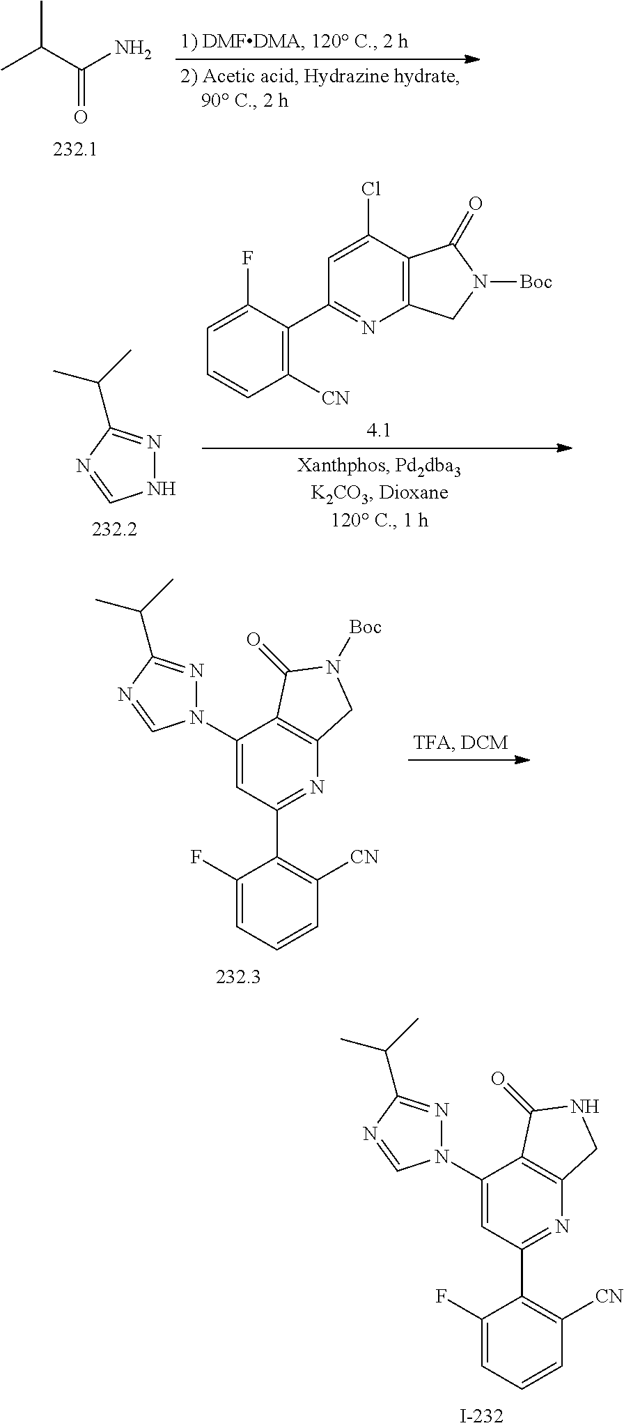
CC(C(N)=O)C.N1=C(C(C)C)N=CN1.C1(F)=CC=CC([CN])=C1C1=NC2=C(C(Cl)=C1)C(=O)N([Boc])C2.C1(C2=NC3=C(C(N4N=C(C(C)C)N=C4)=C2)C(=O)NC3)=C([CN])C=CC=C1F.C1(C2=NC3=C(C(N4N=C(C(C)C)N=C4)=C2)C(=O)N([Boc])C3)=C([CN])C=CC=C1F
